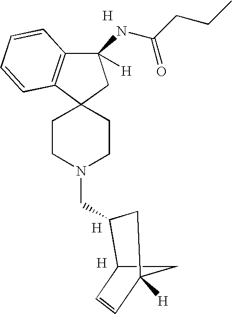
[H].C12(CCN(CC3C4C=CC([H])(C4)C3)CC1)C1=C(C(NC(CCC)=O)([H])C2)C=CC=C1.[H].[H]
